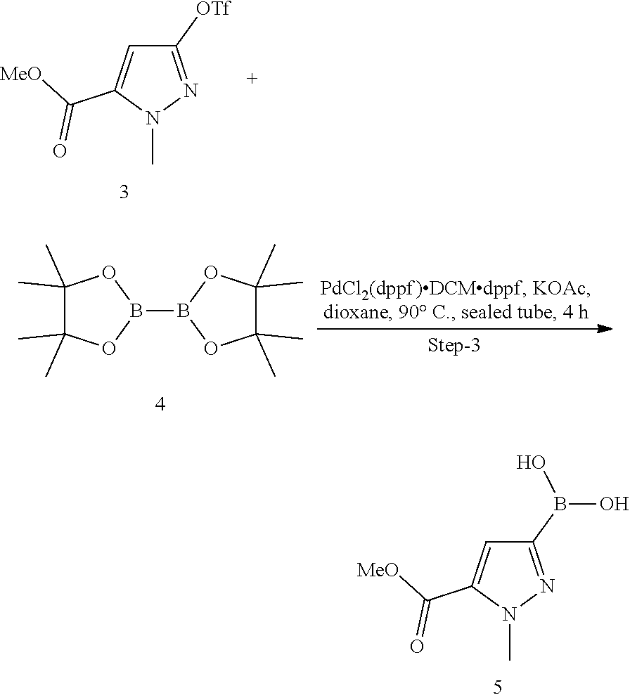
C1(B(O)O)=NN(C)C(C([MeO])=O)=C1.C1([OTf])=NN(C)C(C([MeO])=O)=C1.O1B(B2OC(C)(C)C(C)(C)O2)OC(C)(C)C1(C)C
